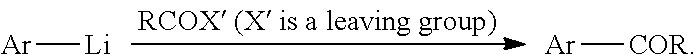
[Ar][Li].[Ar][COR]
